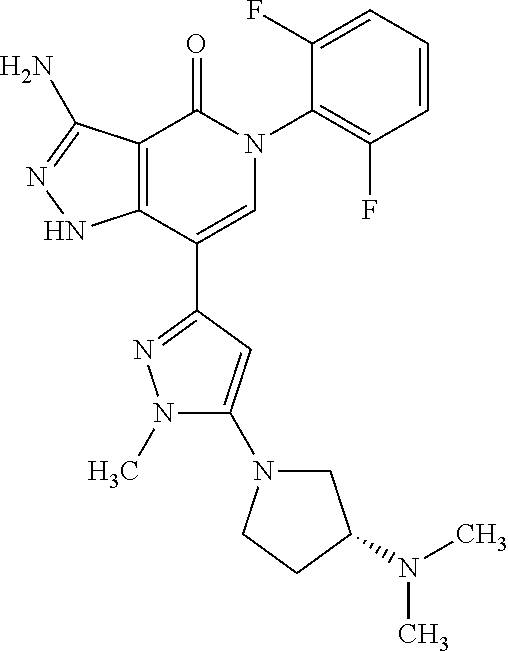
C12=C(C(C3=NN(C)C(N4CC(N(C)C)CC4)=C3)=CN(C3=C(F)C=CC=C3F)C1=O)NN=C2N
